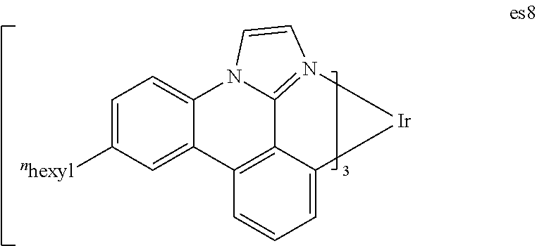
C1=C([nhexyl])C=C2C(=C1)N1C3=N(C=C1)[Ir]C1=CC=CC2=C31
